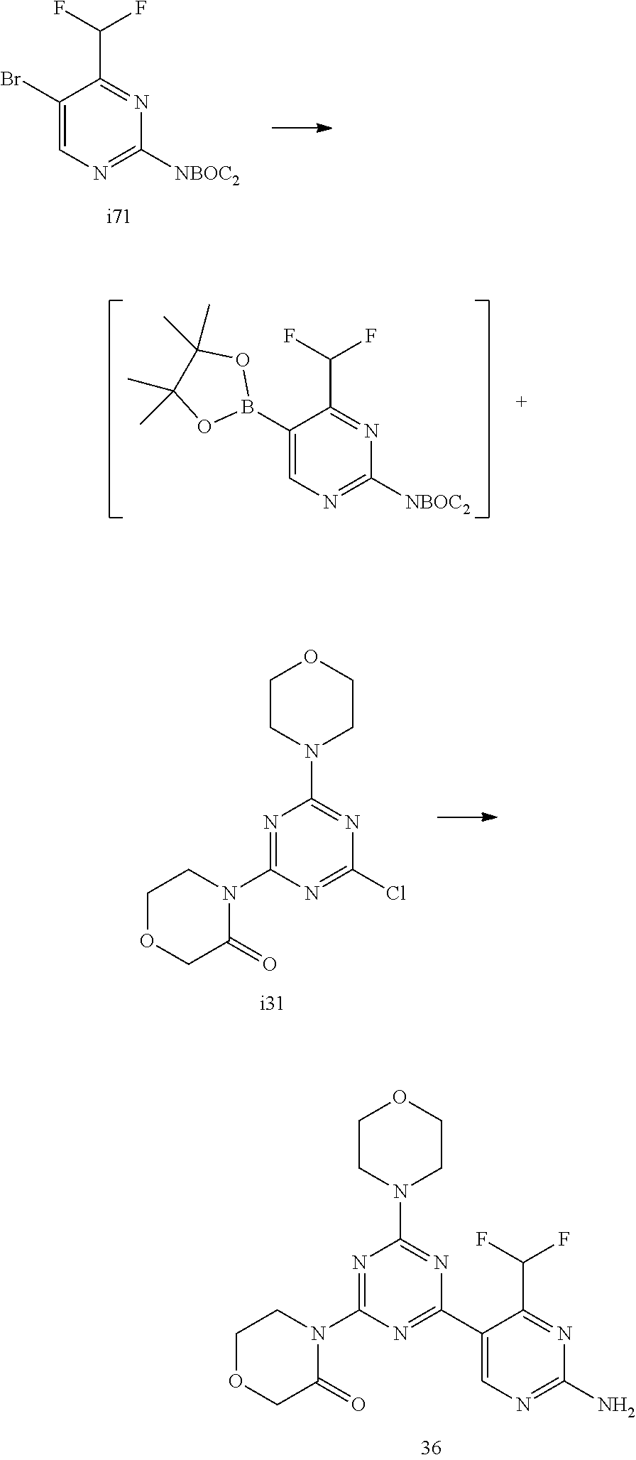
C1OCC(=O)N(C2=NC(N3CCOCC3)=NC(C3=CN=C(N)N=C3C(F)F)=N2)C1.C1(Br)=CN=C([NBOC2])N=C1C(F)F.C1(B2OC(C)(C)C(C)(C)O2)=CN=C([NBOC2])N=C1C(F)F.C1OCC(=O)N(C2=NC(N3CCOCC3)=NC(Cl)=N2)C1
